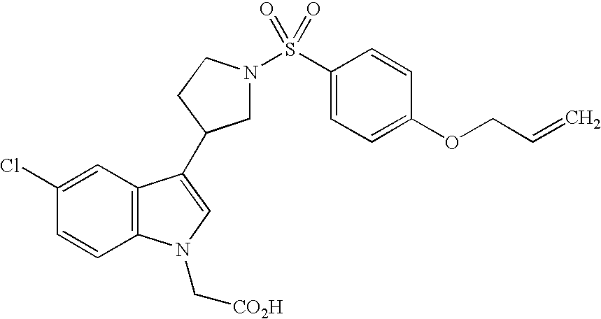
C1=CC2=C(C=C1Cl)C(C1CN(S(C3=CC=C(OCC=C)C=C3)(=O)=O)CC1)=CN2C[CO2H]
